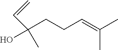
C(=C)C(CCC=C(C)C)(C)O
